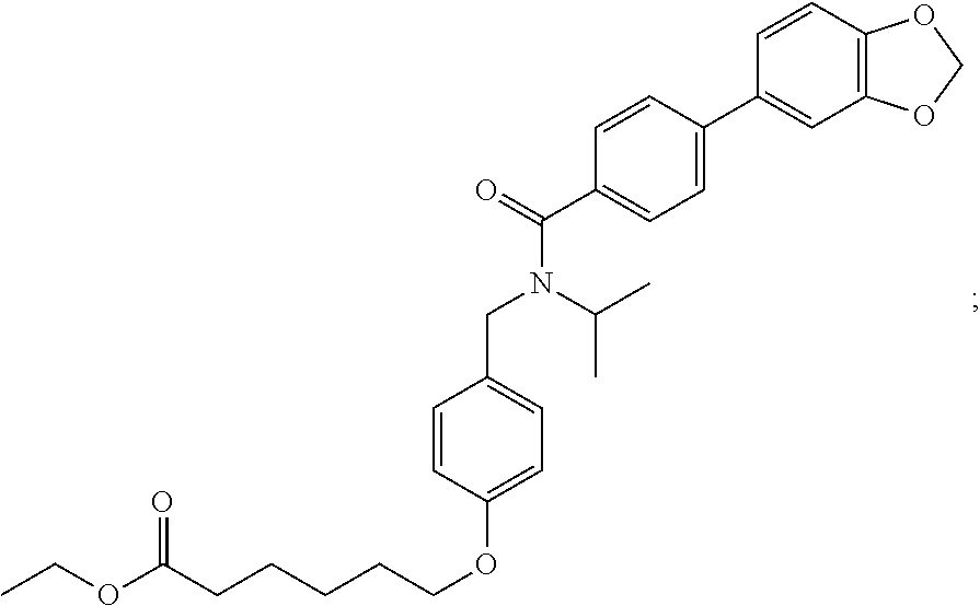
C1=CC(OCCCCCC(=O)OCC)=CC=C1CN(C(=O)C1=CC=C(C2=CC3=C(C=C2)OCO3)C=C1)C(C)C
